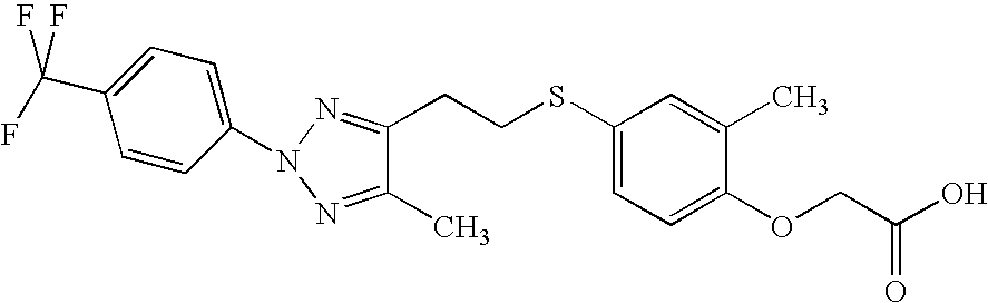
C1(C)=NN(C2=CC=C(C(F)(F)F)C=C2)N=C1CCSC1=CC=C(OCC(O)=O)C(C)=C1
